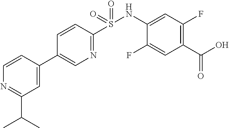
C1=C(C2=CN=C(S(NC3=CC(F)=C(C(O)=O)C=C3F)(=O)=O)C=C2)C=CN=C1C(C)C
